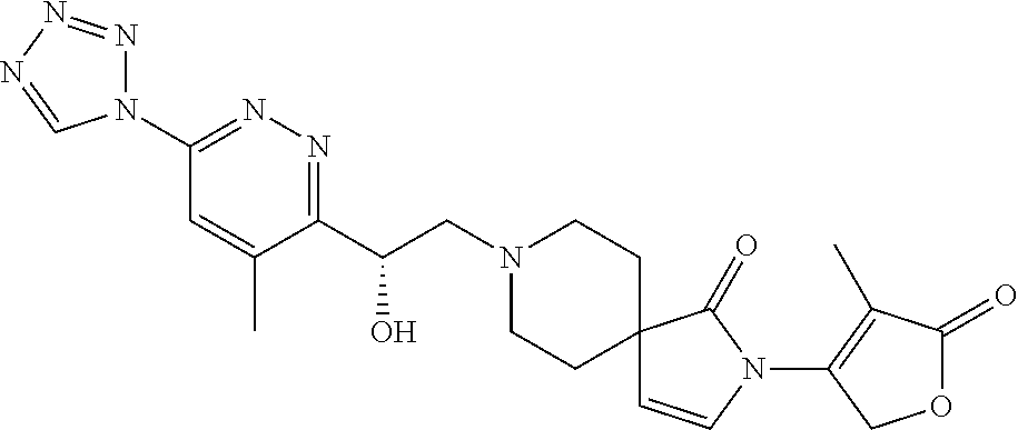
C1(C(CN2CCC3(CC2)C=CN(C2=C(C)C(=O)OC2)C3=O)O)=NN=C(N2N=NN=C2)C=C1C
